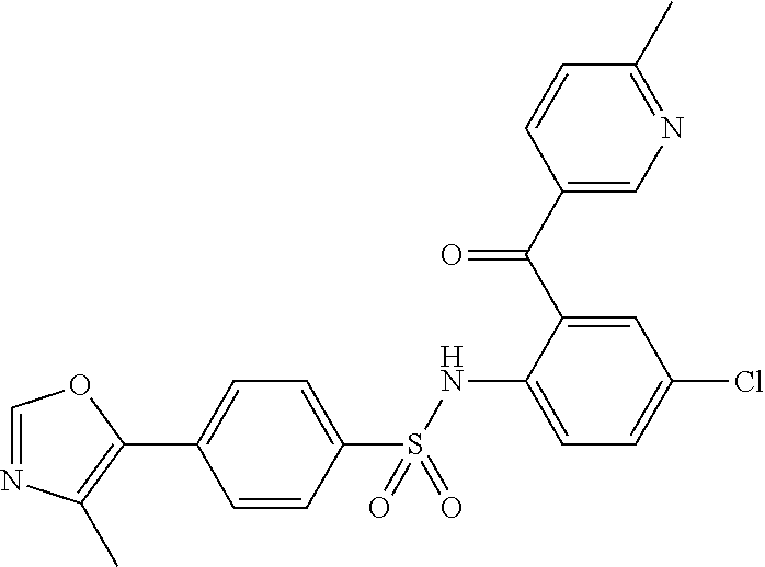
C1=CC(S(NC2=CC=C(Cl)C=C2C(=O)C2=CN=C(C)C=C2)(=O)=O)=CC=C1C1=C(C)N=CO1
